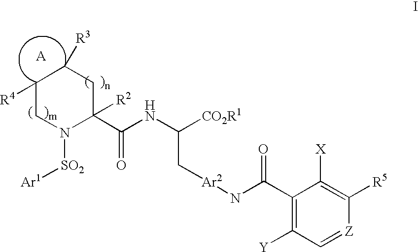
C1([R4])CN([SO2][Ar1])C(C(NC([CO2R1])C[Ar2]NC(C2=C([Y])C=[Z]C([R5])=C2[X])=O)=O)([R2])CC1[R3].[A]
